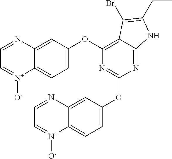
C1=C(OC2=C3C(=NC(OC4=CC=C5C(=C4)N=CC=[N+]5[O-])=N2)NC(CC)=C3Br)C=C2C(=C1)[N+]([O-])=CC=N2
